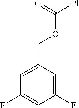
C1(F)=CC(F)=CC(COC(Cl)=O)=C1
